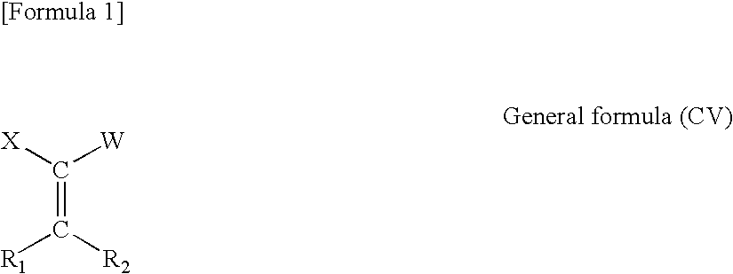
[X]C([W])=C([R1])[R2]
